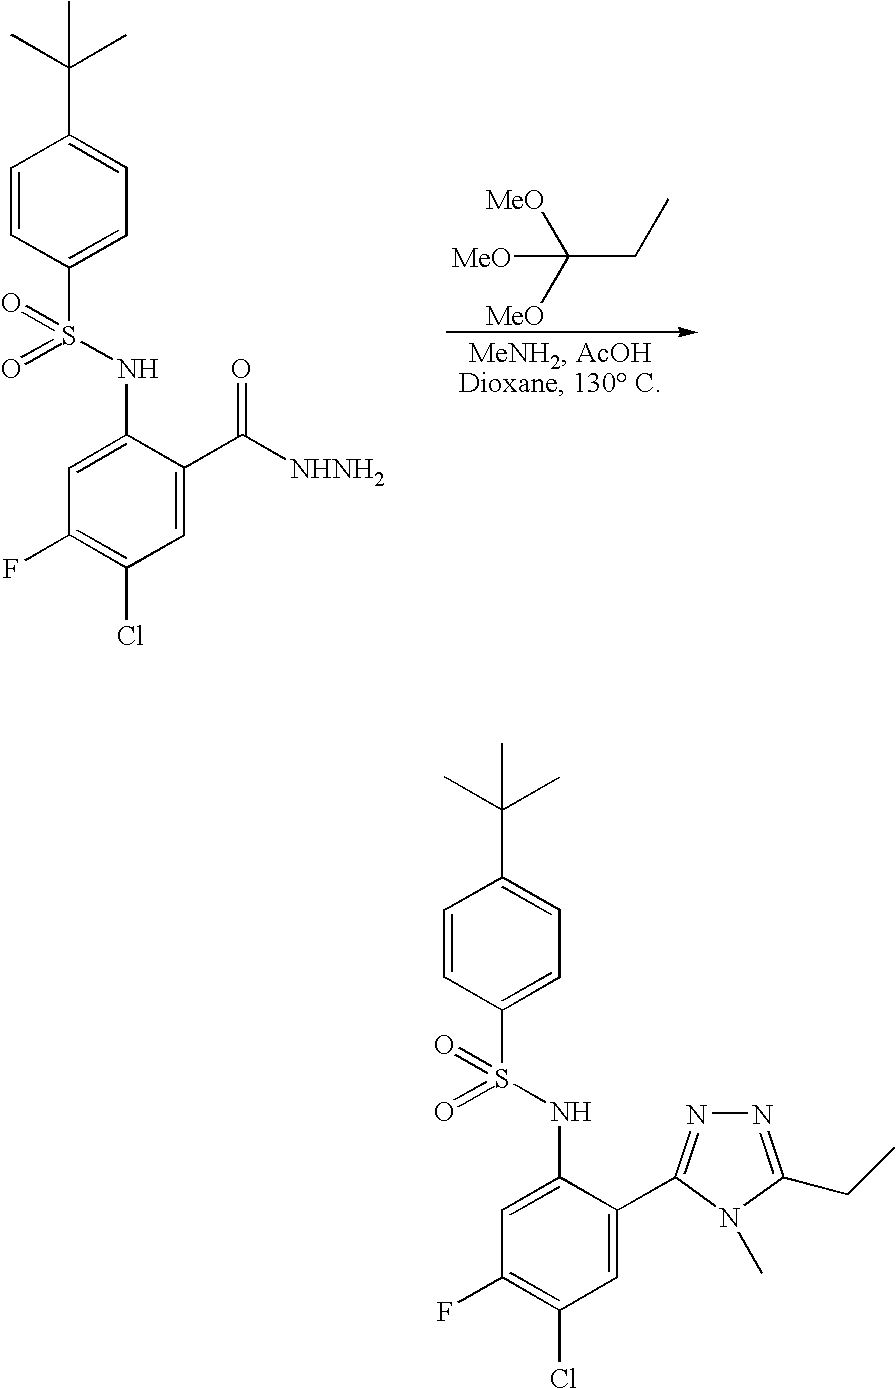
C(CC)([MeO])([MeO])[MeO].C1=CC(S(=O)(NC2=CC(F)=C(Cl)C=C2C(=O)[NHNH2])=O)=CC=C1C(C)(C)C.C1=CC(S(=O)(NC2=CC(F)=C(Cl)C=C2C2=NN=C(CC)N2C)=O)=CC=C1C(C)(C)C
